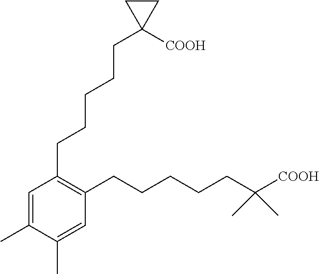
C1(CCCCCC2([COOH])CC2)=C(CCCCCC([COOH])(C)C)C=C(C)C(C)=C1
